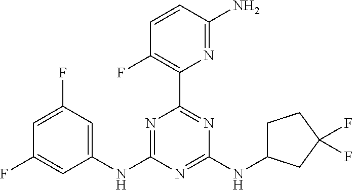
C1=C(F)C=C(NC2=NC(C3=C(F)C=CC(N)=N3)=NC(NC3CCC(F)(F)C3)=N2)C=C1F
